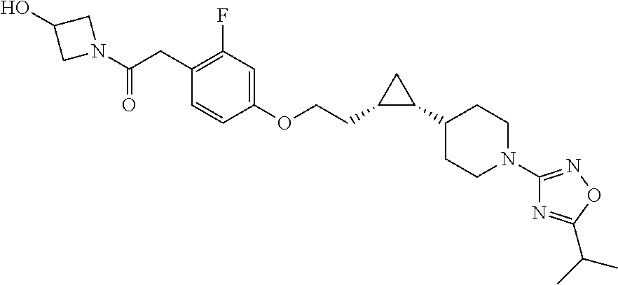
C1(CC(N2CC(O)C2)=O)=C(F)C=C(OCCC2C(C3CCN(C4=NOC(C(C)C)=N4)CC3)C2)C=C1
